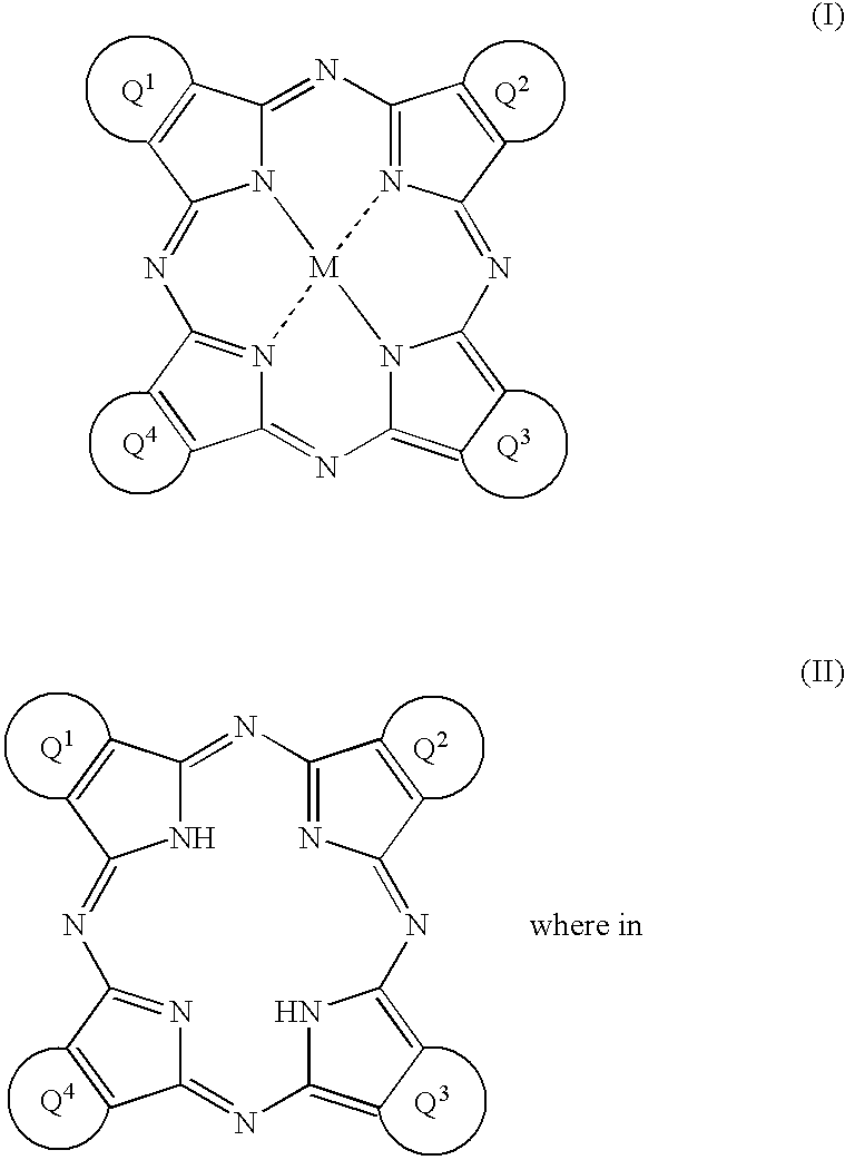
N12C3=NC4=N5C(=NC6=CC=C7N6[M]15N1=C(N=C2C=C3)C=CC1=N7)C=C4.N1C2=NC3=NC(=NC4=CC=C(N4)N=C4N=C(N=C1C=C2)C=C4)C=C3
